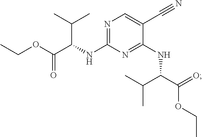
N1=C(NC(C(C)C)C(=O)OCC)N=C(NC(C(C)C)C(OCC)=O)C(C#N)=C1
